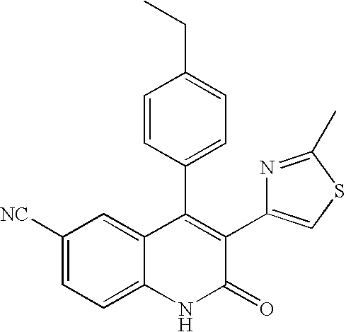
C1([NC])=CC=C2C(=C1)C(C1=CC=C(CC)C=C1)=C(C1=CSC(C)=N1)C(=O)N2
